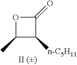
C1(=O)OC(C)C1[n-C5H11]
